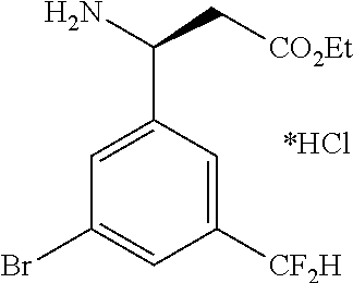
C1(C(N)C[CO2Et])=CC(Br)=CC([CF2H])=C1
